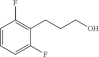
C1=CC=C(F)C(CCCO)=C1F
